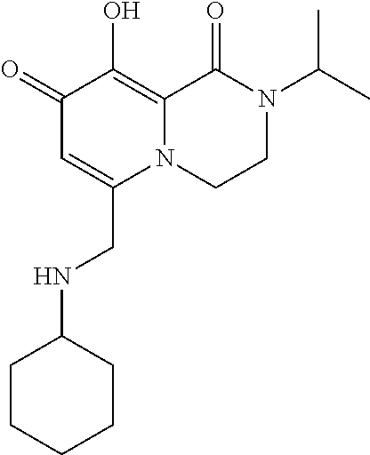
C1(=O)C=C(CNC2CCCCC2)N2C(=C1O)C(=O)N(C(C)C)CC2
